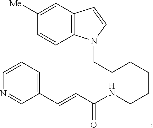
C12=C(C=C([Me])C=C1)C=CN2CCCCCCNC(C=CC1=CC=CN=C1)=O
